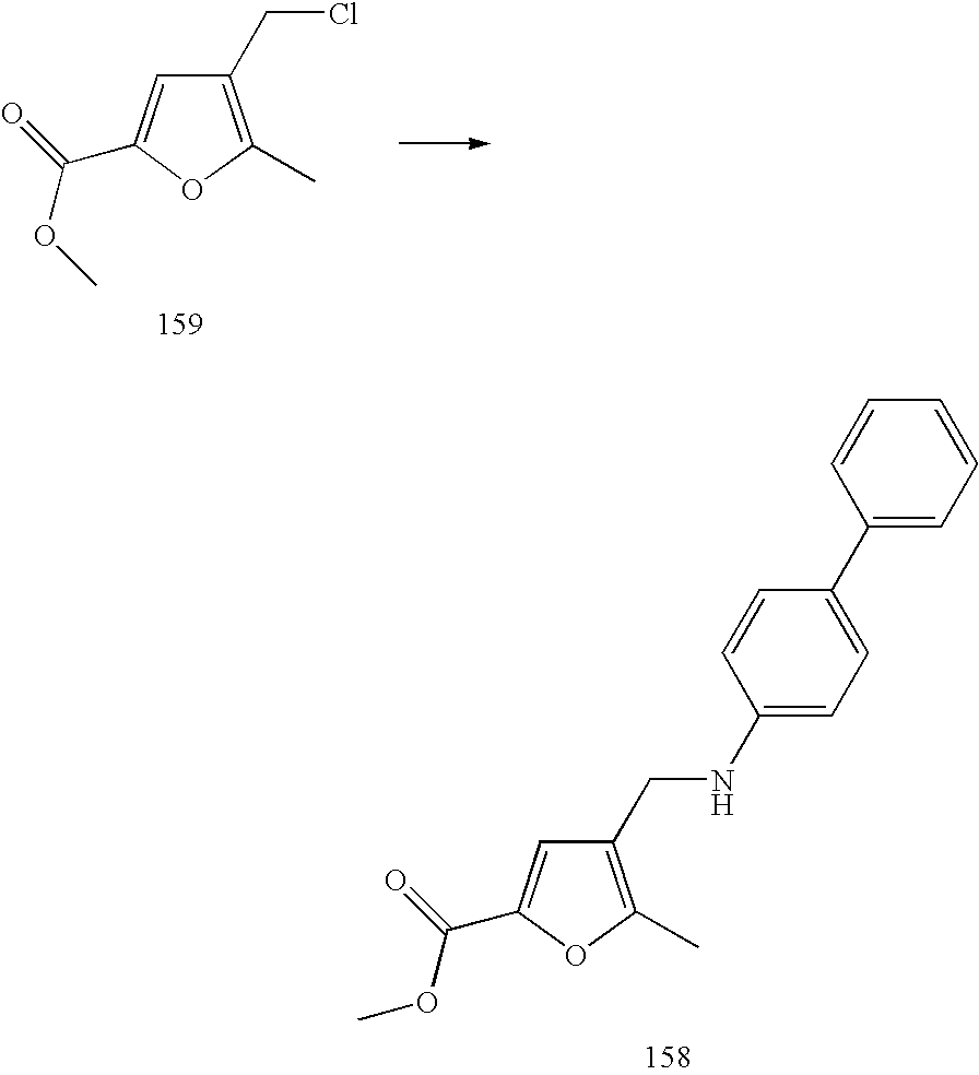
C(C1=C(C)OC(C(=O)OC)=C1)NC1=CC=C(C2=CC=CC=C2)C=C1.C(C1=C(C)OC(C(=O)OC)=C1)Cl
